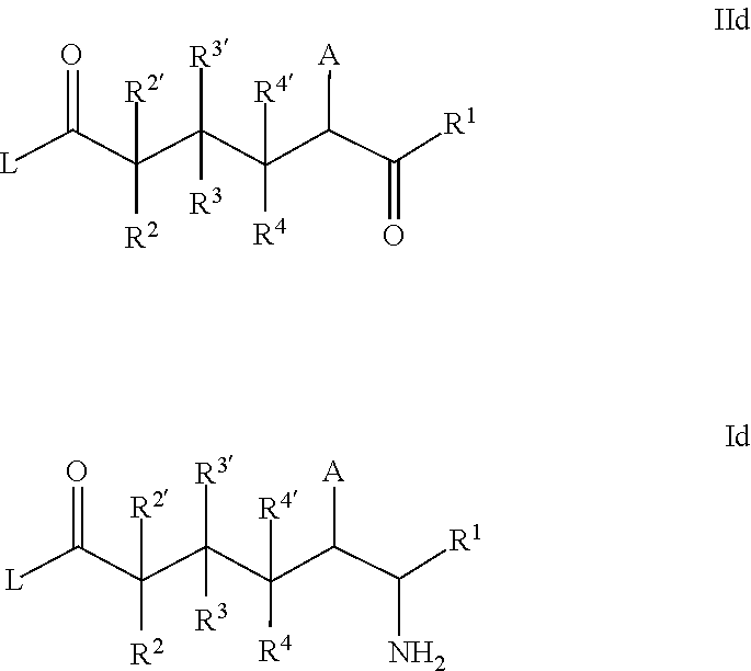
C(C(C(C(C([A])C(=O)[R1])([R4])[R4])([R3])[R3])([R2])[R2])([L])=O.C(C(C(C(C([A])C(N)[R1])([R4])[R4])([R3])[R3])([R2])[R2])([L])=O
